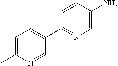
C1=C(C)N=CC(C2=NC=C(N)C=C2)=C1
